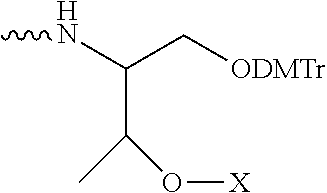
CNC(C[ODMTr])C(C)O[X]
